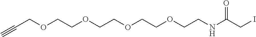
C#CCOCCOCCOCCOCCNC(=O)CI
